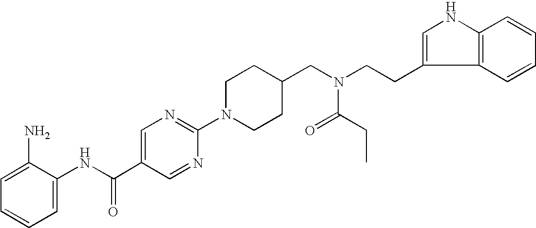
C1=C(N)C(NC(C2=CN=C(N3CCC(CN(CCC4=CNC5=C4C=CC=C5)C(CC)=O)CC3)N=C2)=O)=CC=C1
